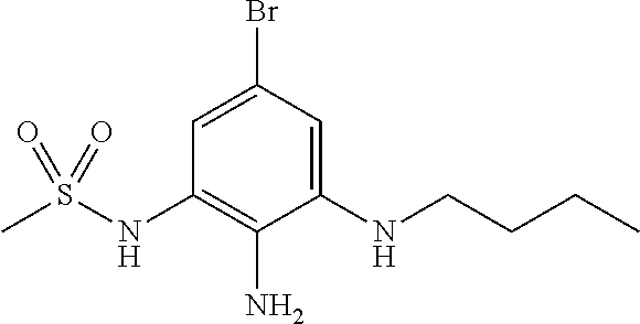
BrC1=CC(NS(C)(=O)=O)=C(N)C(NCCCC)=C1
